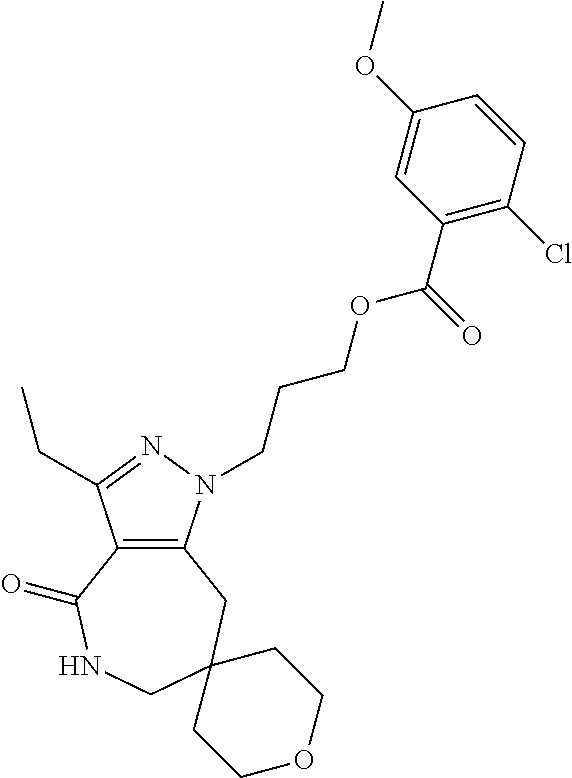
C12=C(N(CCCOC(C3=C(Cl)C=CC(OC)=C3)=O)N=C1CC)CC1(CNC2=O)CCOCC1
